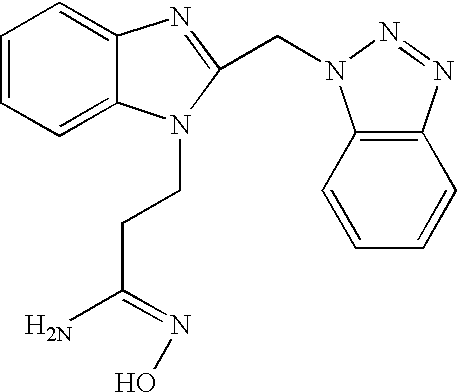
C1=CC=C2C(=C1)N=C(CN1C3=C(C=CC=C3)N=N1)N2CCC(N)=NO
